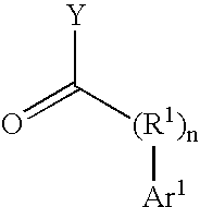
O=C([(R1)n][Ar1])[Y]
